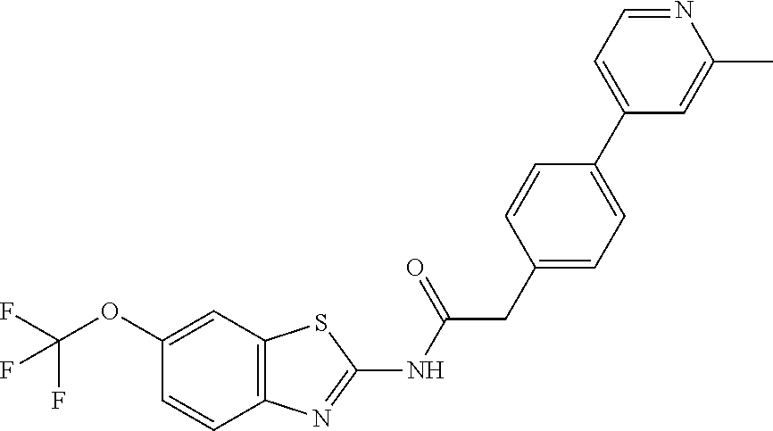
C12=C(C=C(OC(F)(F)F)C=C1)SC(NC(CC1=CC=C(C3=CC=NC(C)=C3)C=C1)=O)=N2
